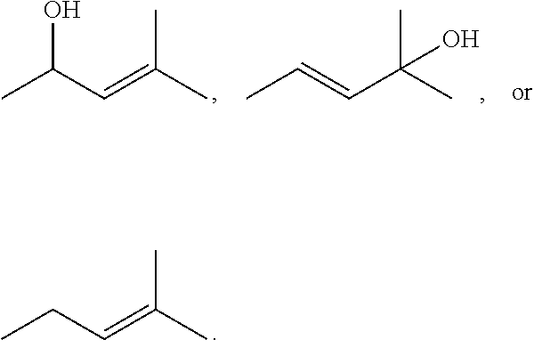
CC=CC(C)(C)O.CC(O)C=C(C)C.CCC=C(C)C
